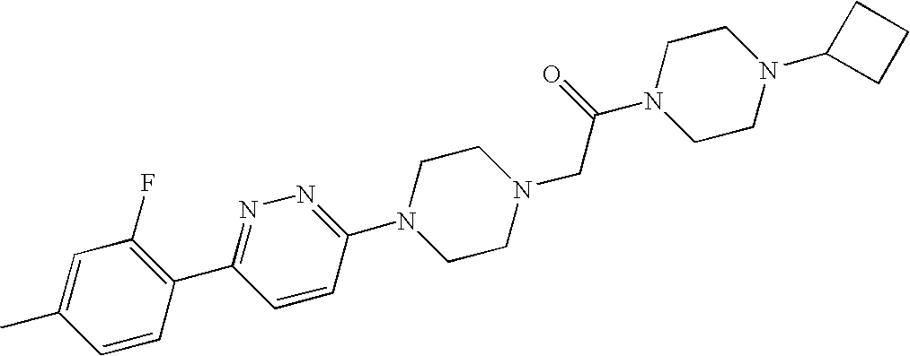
C1=CC(C2=NN=C(N3CCN(CC(N4CCN(C5CCC5)CC4)=O)CC3)C=C2)=C(F)C=C1C
